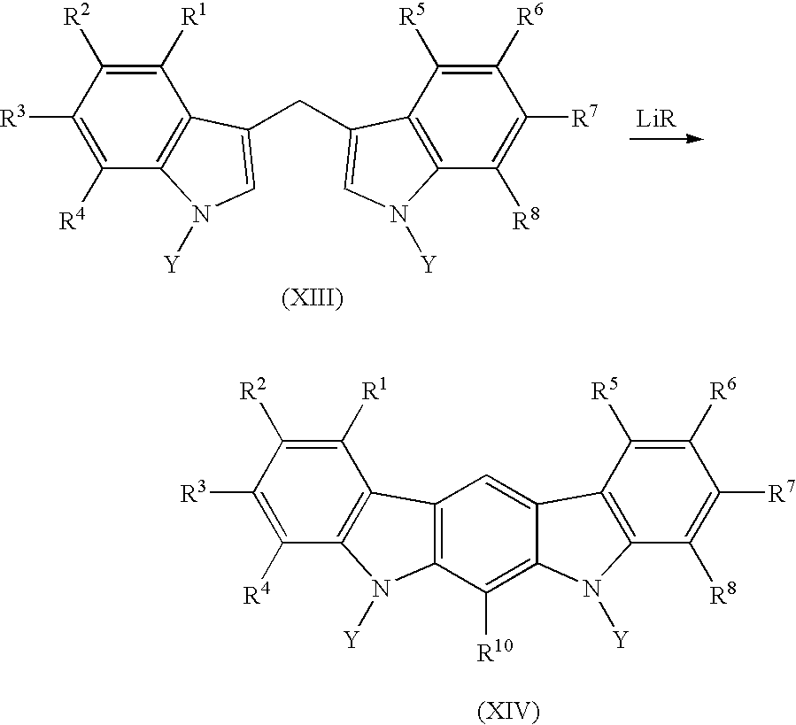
C1([R3])=C([R4])C2=C(C([R1])=C1[R2])C(CC1=CN([Y])C3=C1C([R5])=C([R6])C([R7])=C3[R8])=CN2[Y].C1([R1])=C([R2])C([R3])=C([R4])C2=C1C1=C(C([R10])=C3C(=C1)C1=C(C([R8])=C([R7])C([R6])=C1[R5])N3[Y])N2[Y]
